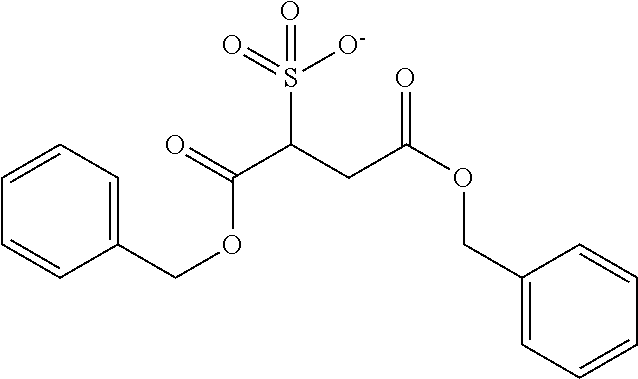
O=C(C(CC(OCC1=CC=CC=C1)=O)S(=O)([O-])=O)OCC1=CC=CC=C1
